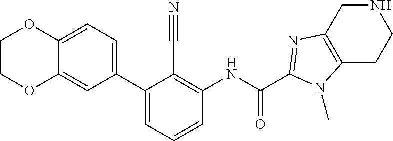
C1(C2=CC=CC(NC(C3=NC4=C(N3C)CCNC4)=O)=C2C#N)=CC=C2C(=C1)OCCO2
